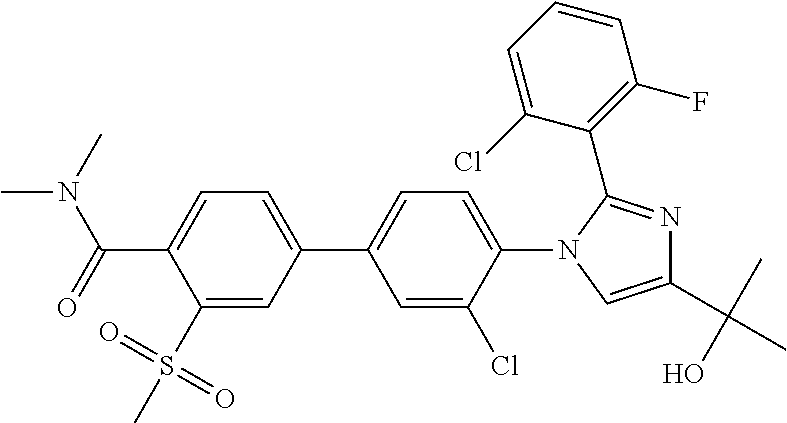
C1(S(C)(=O)=O)=CC(C2=CC=C(N3C(C4=C(F)C=CC=C4Cl)=NC(C(C)(O)C)=C3)C(Cl)=C2)=CC=C1C(N(C)C)=O
